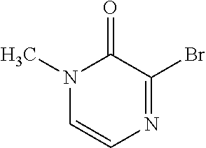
N1(C)C=CN=C(Br)C1=O
